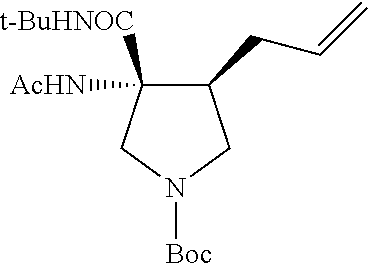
C1(CC=C)C([AcHN])([t-BuHNOC])CN([Boc])C1
